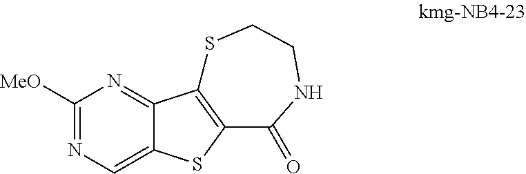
C1([MeO])=NC=C2C(=N1)C1=C(S2)C(=O)NCCS1
